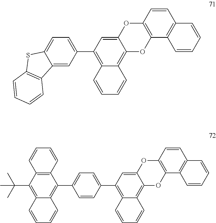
C1=CC2=C(C3=C1C=CC=C3)OC1=C3C(=C(C4=CC=C5C(=C4)C4=C(S5)C=CC=C4)C=C1O2)C=CC=C3.C1=CC2=C(C3=C1C=CC=C3)OC1=C3C(=C(C4=CC=C(C5=C6C(=C(C(C)(C)C)C7=C5C=CC=C7)C=CC=C6)C=C4)C=C1O2)C=CC=C3
